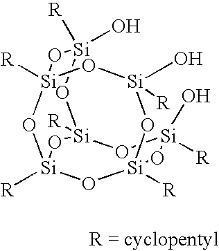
[R][Si]1(O)O[Si]2([R])O[Si](O)([R])O[Si]3([R])O[Si]([R])(O)O[Si]([R])(O[Si]([R])(O3)O2)O1
